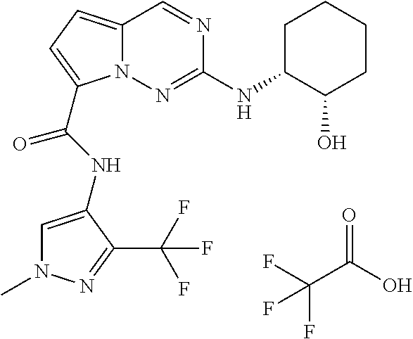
C1C(NC2=NN3C(=CC=C3C(NC3=CN(C)N=C3C(F)(F)F)=O)C=N2)C(O)CCC1.O=C(O)C(F)(F)F
